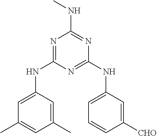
N1=C(NC2=CC(C)=CC(C)=C2)N=C(NC2=CC=CC([CHO])=C2)N=C1NC
